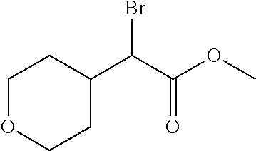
C(C(OC)=O)(C1CCOCC1)Br
